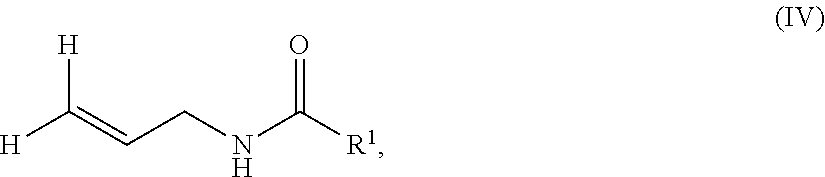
[H]C(=CCNC([R1])=O)[H]
